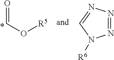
C(=O)O[R5].N1=NN=CN1[R6]
